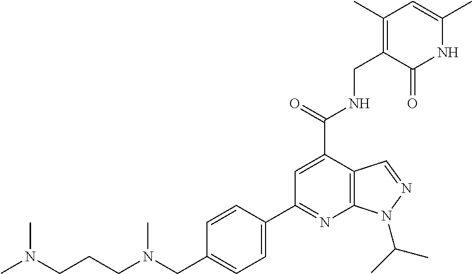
N(CC1=CC=C(C2=NC3=C(C(C(=O)NCC4=C(C)C=C(C)NC4=O)=C2)C=NN3C(C)C)C=C1)(CCCN(C)C)C
